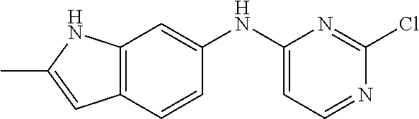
C12=C(C=CC(NC3=CC=NC(Cl)=N3)=C1)C=C(C)N2
